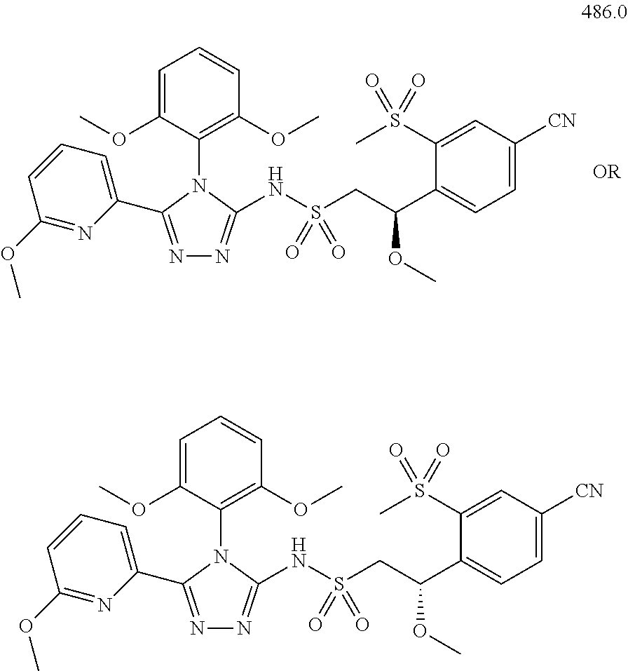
C1=C([CN])C=C(S(C)(=O)=O)C(C(CS(NC2=NN=C(C3=CC=CC(OC)=N3)N2C2=C(OC)C=CC=C2OC)(=O)=O)OC)=C1.C1=C([CN])C=C(S(C)(=O)=O)C(C(CS(NC2=NN=C(C3=CC=CC(OC)=N3)N2C2=C(OC)C=CC=C2OC)(=O)=O)OC)=C1
